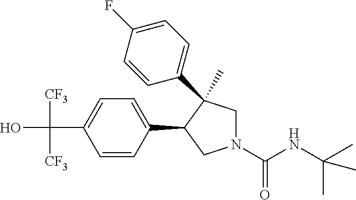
C(C1=CC=C(C2CN(C(NC(C)(C)C)=O)CC2(C)C2=CC=C(F)C=C2)C=C1)(O)([CF3])[CF3]
